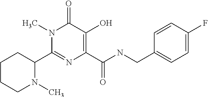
C1(C2CCCCN2C)=NC(C(NCC2=CC=C(F)C=C2)=O)=C(O)C(=O)N1C
